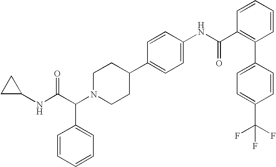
C(C(N1CCC(C2=CC=C(NC(C3=C(C4=CC=C(C(F)(F)F)C=C4)C=CC=C3)=O)C=C2)CC1)C1=CC=CC=C1)(NC1CC1)=O
